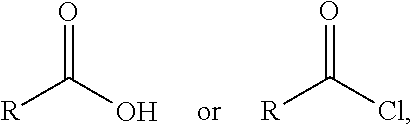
[R]C(O)=O.[R]C(Cl)=O
